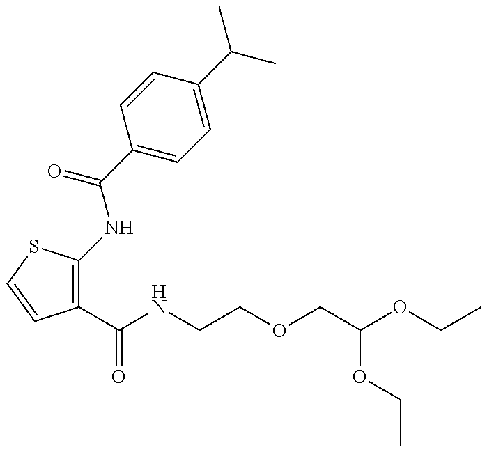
C1(C(=O)NCCOCC(OCC)OCC)=C(NC(=O)C2=CC=C(C(C)C)C=C2)SC=C1
